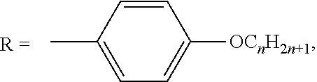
C1=CC(C)=CC=C1[OCnH2n+1]
